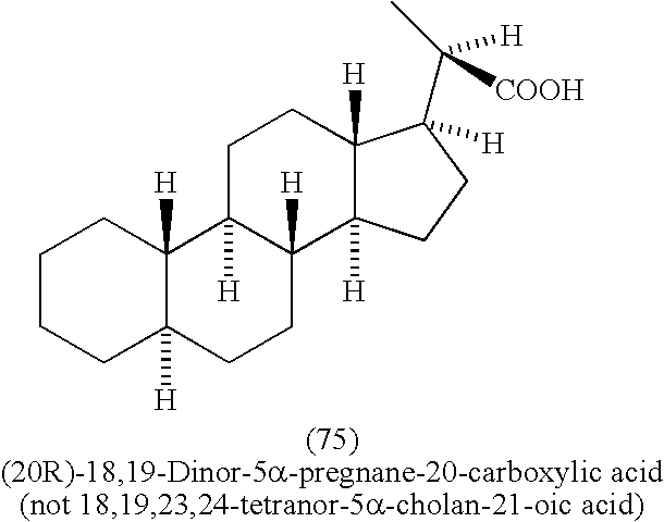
C1CCC2([H])C([H])(C1)C1([H])C([H])(CC2)C2([H])C([H])(CC1)C([H])(C(C)([H])[COOH])CC2
